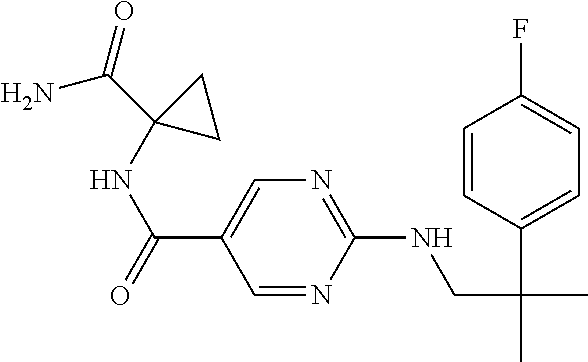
C(C1=CN=C(NCC(C)(C2=CC=C(F)C=C2)C)N=C1)(=O)NC1(C(N)=O)CC1
